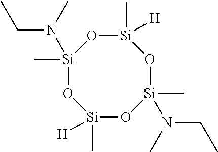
[Si]1(C)([H])O[Si](C)(N(CC)C)O[Si](C)([H])O[Si](C)(N(C)CC)O1
